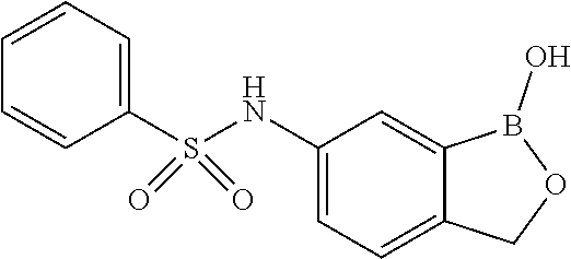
C1=CC=C(S(NC2=CC=C3C(=C2)B(O)OC3)(=O)=O)C=C1
